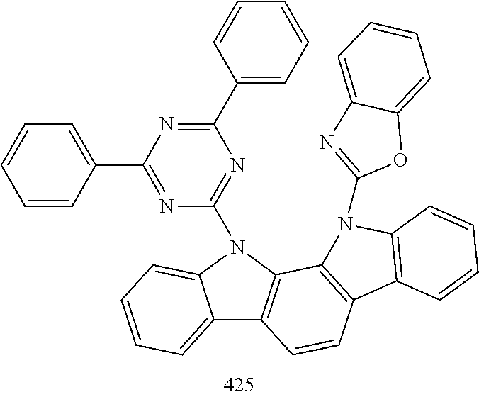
C12=CC=CC=C1N(C1=NC(C3=CC=CC=C3)=NC(C3=CC=CC=C3)=N1)C1=C2C=CC2=C1N(C1=NC3=CC=CC=C3O1)C1=C2C=CC=C1
